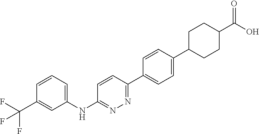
C1=CC=C(NC2=NN=C(C3=CC=C(C4CCC(C(O)=O)CC4)C=C3)C=C2)C=C1C(F)(F)F
